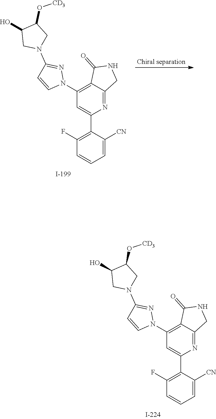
N1=C(N2CC(O[CD3])C(O)C2)C=CN1C1=C2C(=NC(C3=C(F)C=CC=C3[CN])=C1)CNC2=O.[Chiral separation].N1=C(N2CC(O[CD3])C(O)C2)C=CN1C1=C2C(=NC(C3=C(F)C=CC=C3[CN])=C1)CNC2=O
